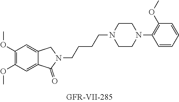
C1(OC)=C(OC)C=C2C(=C1)CN(CCCCN1CCN(C3=C(OC)C=CC=C3)CC1)C2=O
